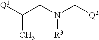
[Q1]C(CN(C[Q2])[R3])C
